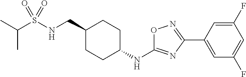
C(S(NCC1CCC(NC2=NC(C3=CC(F)=CC(F)=C3)=NO2)CC1)(=O)=O)(C)C
